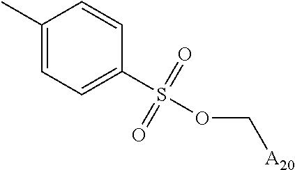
C1(C)=CC=C(S(OC[A20])(=O)=O)C=C1
